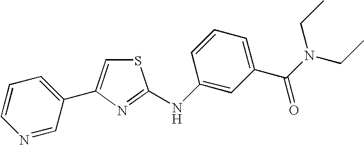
S1C=C(C2=CC=CN=C2)N=C1NC1=CC(C(N(CC)CC)=O)=CC=C1
